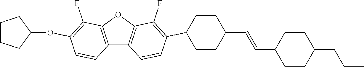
C12=C(OC3=C1C=CC(C1CCC(C=CC4CCC(CCC)CC4)CC1)=C3F)C(F)=C(OC1CCCC1)C=C2
